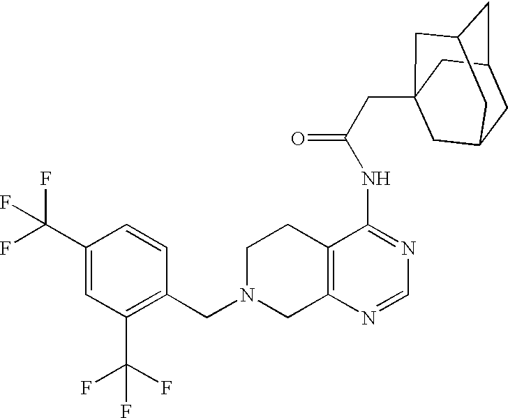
C1N(CC2=C(C(F)(F)F)C=C(C(F)(F)F)C=C2)CC2=C(C1)C(NC(=O)CC13CC4CC(CC(C1)C4)C3)=NC=N2
